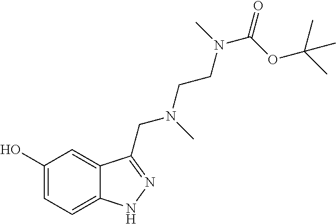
C1(O)=CC=C2C(=C1)C(CN(C)CCN(C(OC(C)(C)C)=O)C)=NN2
